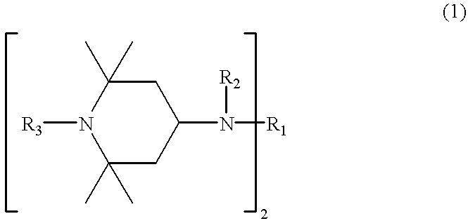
C1(C)(C)CC(N([R2])[R1])CC(C)(C)N1[R3]
